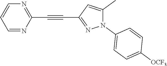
C1=NC(C#CC2=NN(C3=CC=C([OCF3])C=C3)C(C)=C2)=NC=C1
